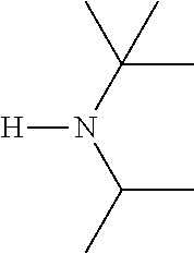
CC(N(C(C)C)[H])(C)C
